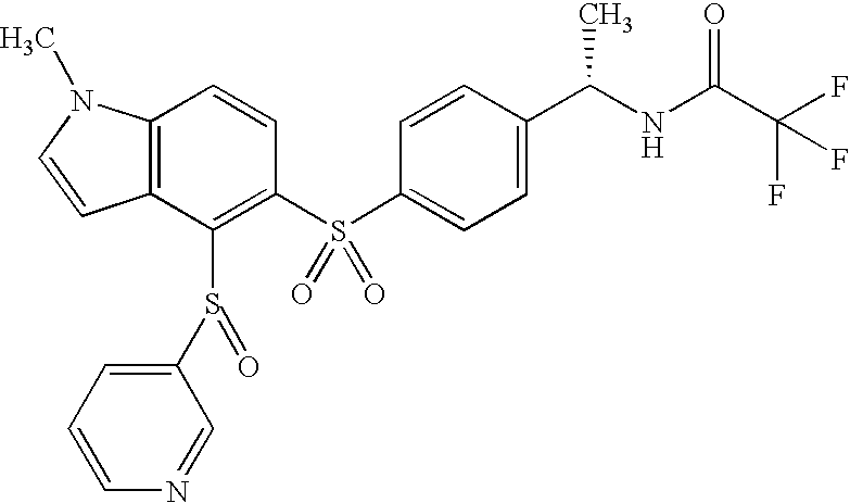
C1=C(S(C2=C(S(C3=CC=CN=C3)=O)C3=C(C=C2)N(C)C=C3)(=O)=O)C=CC(C(NC(C(F)(F)F)=O)C)=C1
